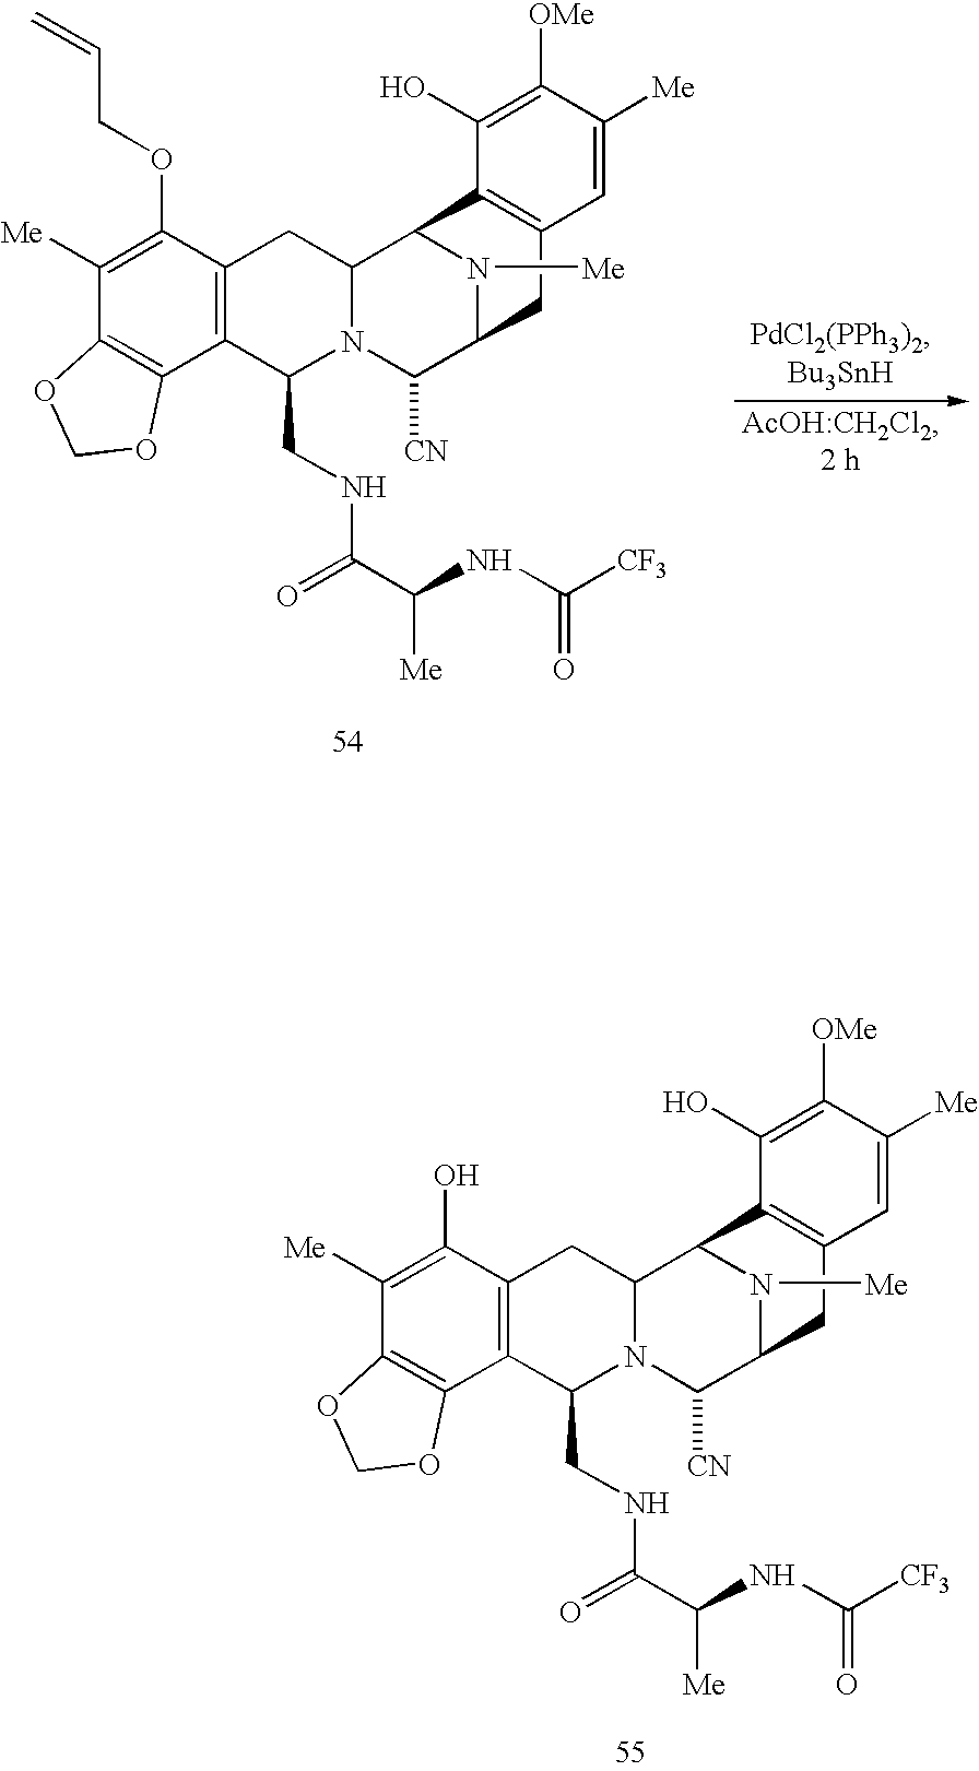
C1([Me])=C(OCC=C)C2=C(C3=C1OCO3)C(CNC(=O)C(NC([CF3])=O)[Me])N1C(C2)C2N([Me])C(C1[CN])CC1=C2C(O)=C([OMe])C([Me])=C1.C1([Me])=C(O)C2=C(C3=C1OCO3)C(CNC(=O)C(NC([CF3])=O)[Me])N1C(C2)C2N([Me])C(C1[CN])CC1=C2C(O)=C([OMe])C([Me])=C1
